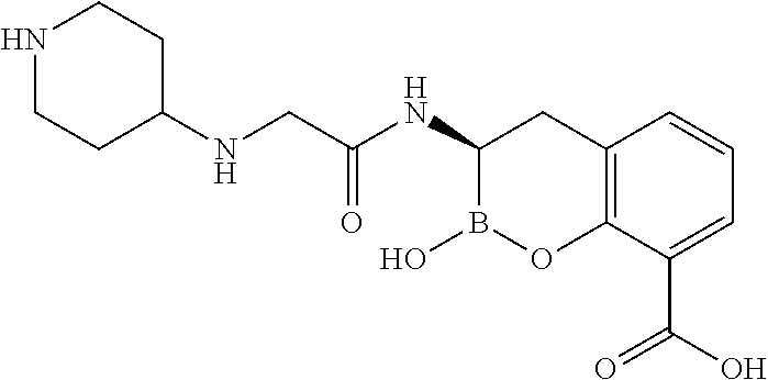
N(CC(NC1B(O)OC2=C(C1)C=CC=C2C(O)=O)=O)C1CCNCC1
